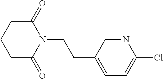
C(CN1C(=O)CCCC1=O)C1=CC=C(Cl)N=C1
